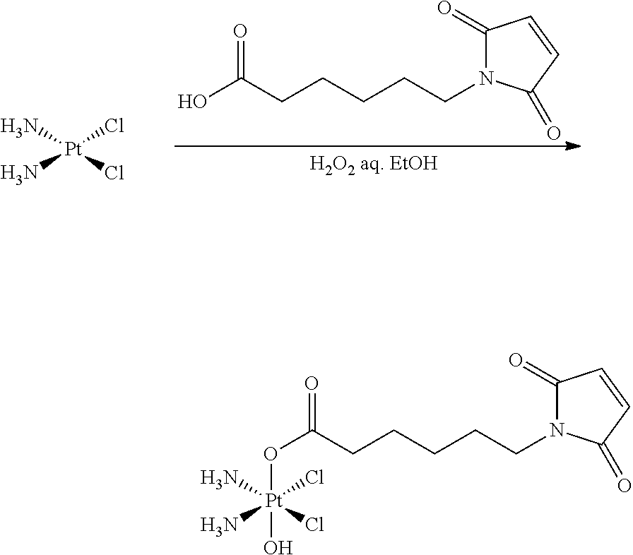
OC(CCCCCN1C(=O)C=CC1=O)=O.N[Pt](Cl)(N)Cl.N[Pt](Cl)(N)(Cl)(OC(=O)CCCCCN1C(=O)C=CC1=O)O
